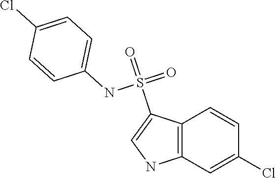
C1=CC2=C(C=C1Cl)NC=C2S(=O)(=O)NC1=CC=C(Cl)C=C1
